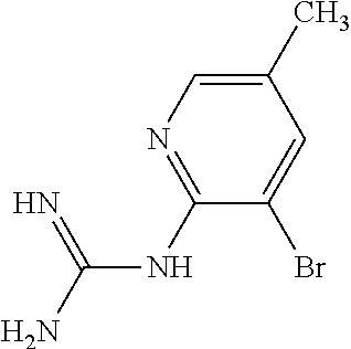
C(NC1=NC=C(C)C=C1Br)(N)=N
